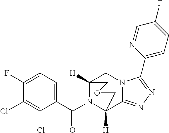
C1(F)=CC=C(C(N2C3([H])C4=NN=C(C5=CC=C(F)C=N5)N4CC2([H])COC3)=O)C(Cl)=C1Cl
